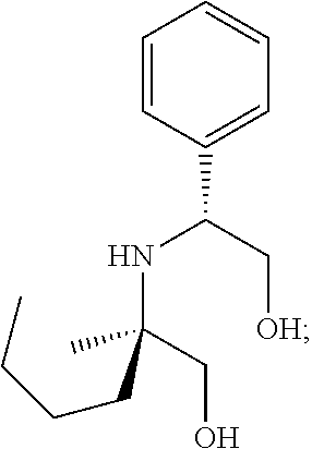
N(C(CO)(CCCC)C)C(C[OH])C1=CC=CC=C1
